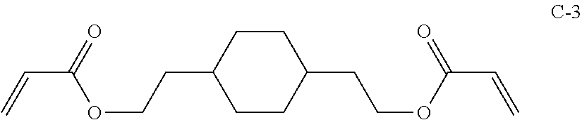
C1CC(CCOC(C=C)=O)CCC1CCOC(C=C)=O
